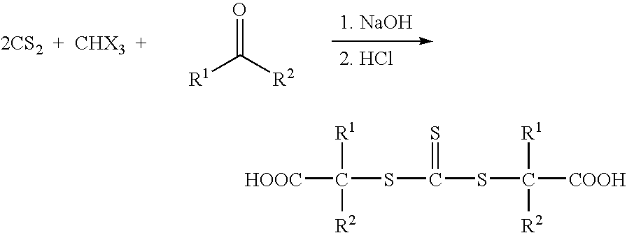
O=C([R2])[R1].C(SC(SC([COOH])([R1])[R2])=S)([COOH])([R1])[R2]
